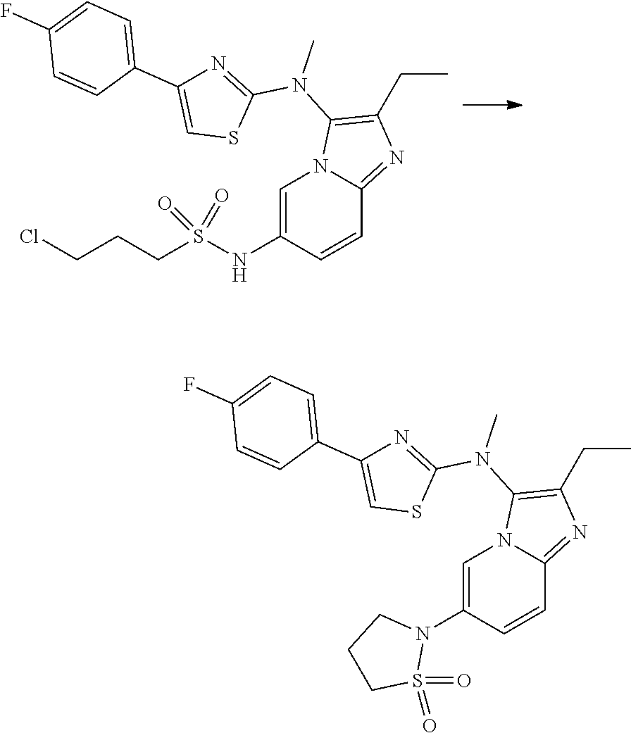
N(C1=CN2C(=NC(CC)=C2N(C)C2=NC(C3=CC=C(F)C=C3)=CS2)C=C1)S(CCCCl)(=O)=O.N1(C2=CN3C(=NC(CC)=C3N(C)C3=NC(C4=CC=C(F)C=C4)=CS3)C=C2)CCCS1(=O)=O
